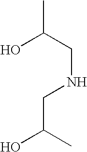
CC(CNCC(O)C)O
